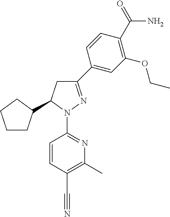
C1CC(C2CC(C3=CC(OCC)=C(C(=O)N)C=C3)=NN2C2=NC(C)=C(C#N)C=C2)CC1
